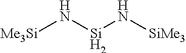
[Me3Si]N[Si]N[SiMe3]
